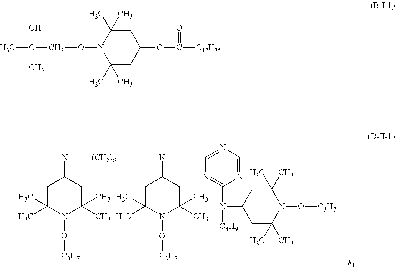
C1C(C)(C)N(O[C3H7])C(C)(C)CC1N(C)[(CH2)6]N(C1CC(C)(C)N(O[C3H7])C(C)(C)C1)C1=NC(C)=NC(N(C2CC(C)(C)N(O[C3H7])C(C)(C)C2)[C4H9])=N1.C1C(C)(C)N(OCC(C)(O)C)C(C)(C)CC1OC(=O)[C17H35]
